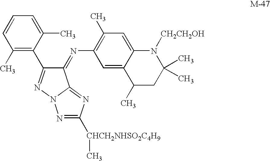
C1(C)=C(C2=NN3C(=NC([CHCH2NHSO2C4H9]C)=N3)C2=NC2=C(C)C=C3C(=C2)C(C)CC(C)(C)N3[CH2CH2OH])C(C)=CC=C1
